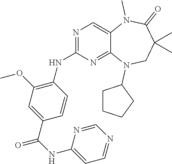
C1=CC(C(NC2=CC=NC=N2)=O)=CC(OC)=C1NC1=NC=C2C(=N1)N(C1CCCC1)CC(C)(C)C(=O)N2C
